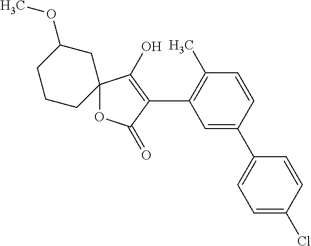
C1=CC(C2=CC=C(Cl)C=C2)=CC(C2=C(O)C3(OC2=O)CC(OC)CCC3)=C1C
